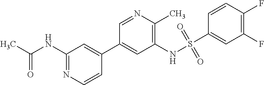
C1(NC(C)=O)=NC=CC(C2=CC(NS(C3=CC(F)=C(F)C=C3)(=O)=O)=C(C)N=C2)=C1
